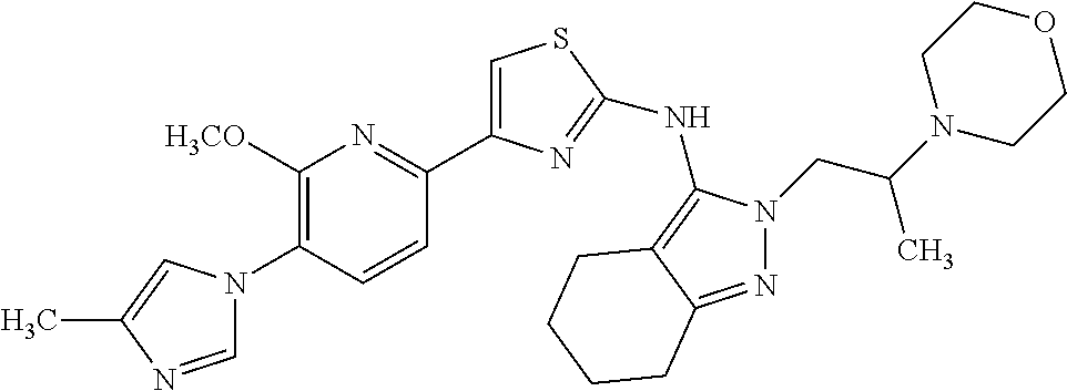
C1=NC(C)=CN1C1=C([H3CO])N=C(C2=CSC(NC3=C4C(=NN3CC(N3CCOCC3)C)CCCC4)=N2)C=C1
